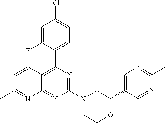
C1(C2=CN=C(C)N=C2)OCCN(C2=NC(C3=CC=C(Cl)C=C3F)=C3C(=N2)N=C(C)C=C3)C1
